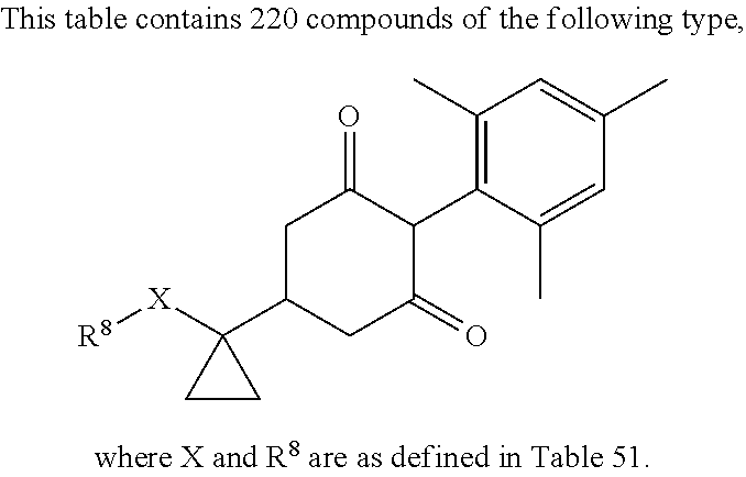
C1(C)=C(C2C(=O)CC(C3([X][R8])CC3)CC2=O)C(C)=CC(C)=C1
